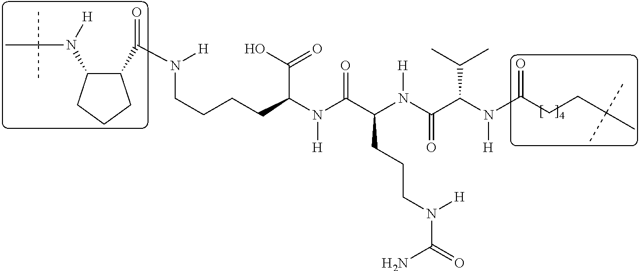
C(C(N(C(C(N(C(C(N(C(CCC(C)(C)C)=O)[H])C(C)C)=O)[H])CCCN(C(=O)N)[H])=O)[H])C(O)=O)CCCN(C(=O)C1C(N([H])C(C)(C)C)CCC1)[H]
